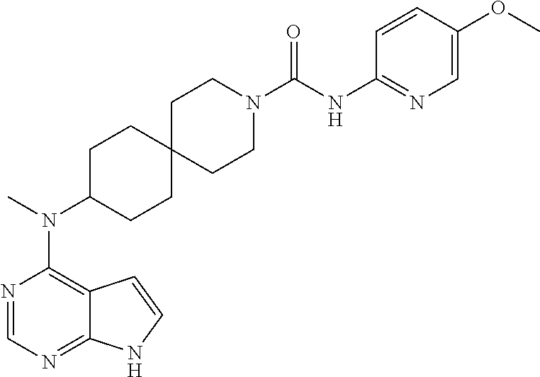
N1=CN=C2C(=C1N(C)C1CCC3(CC1)CCN(C(NC1=NC=C(OC)C=C1)=O)CC3)C=CN2
